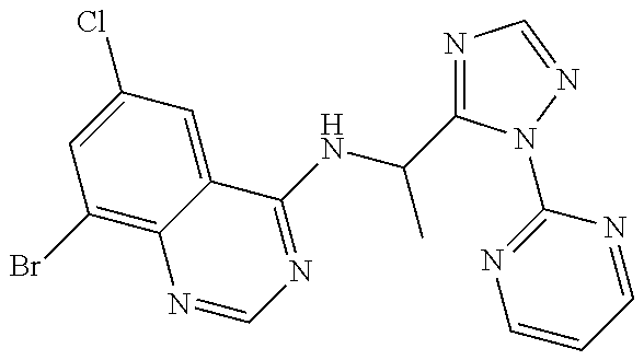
C1(Br)=C2C(=CC(Cl)=C1)C(NC(C)C1=NC=NN1C1=NC=CC=N1)=NC=N2
